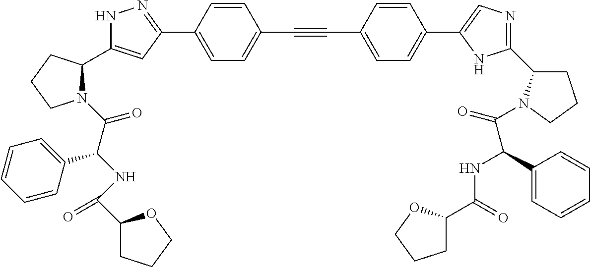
N1C(C2N(C(C(NC(C3CCCO3)=O)C3=CC=CC=C3)=O)CCC2)=CC(C2=CC=C(C#CC3=CC=C(C4=CN=C(C5CCCN5C(=O)C(C5=CC=CC=C5)NC(=O)C5CCCO5)N4)C=C3)C=C2)=N1
